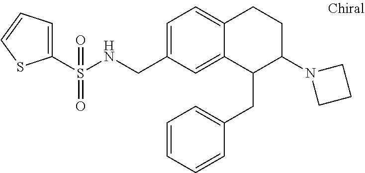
C1=C(CNS(=O)(=O)C2=CC=CS2)C=C2C(=C1)CCC(N1CCC1)C2CC1=CC=CC=C1
